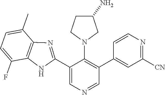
C1(C2=NC3=C(N2)C(F)=CC=C3C)=CN=CC(C2=CC([CN])=NC=C2)=C1N1CC(N)CC1
